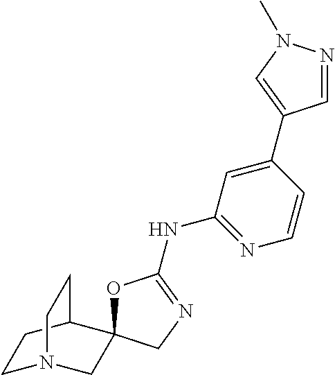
C1N2CC3(C(C1)CC2)OC(NC1=NC=CC(C2=CN(C)N=C2)=C1)=NC3
